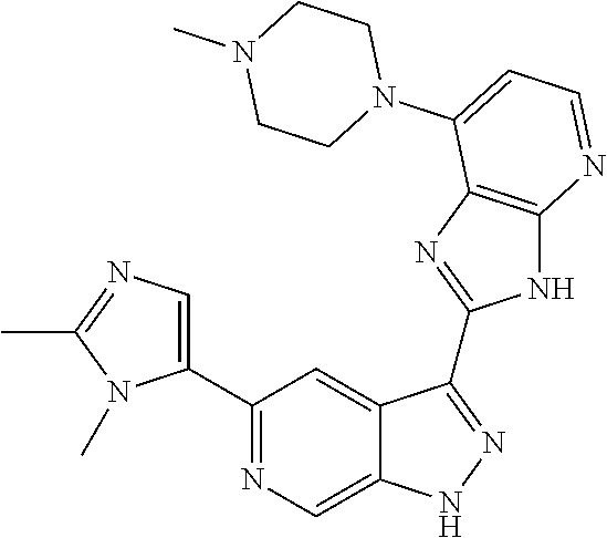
C1(C2=NC=C3C(=C2)C(C2=NC4=C(N2)N=CC=C4N2CCN(C)CC2)=NN3)=CN=C(C)N1C
